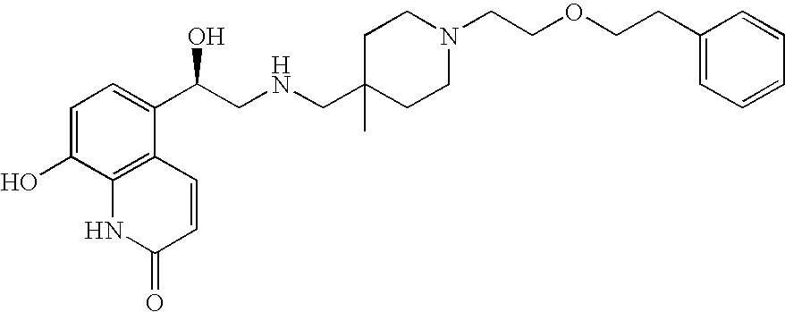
C1=C(O)C2=C(C(C(CNCC3(C)CCN(CCOCCC4=CC=CC=C4)CC3)O)=C1)C=CC(=O)N2
